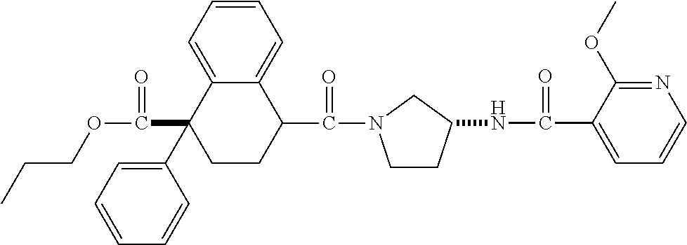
C1=C2C(=CC=C1)C(C(=O)N1CCC(NC(=O)C3=CC=CN=C3OC)C1)CCC2(C1=CC=CC=C1)C(=O)OCCC
